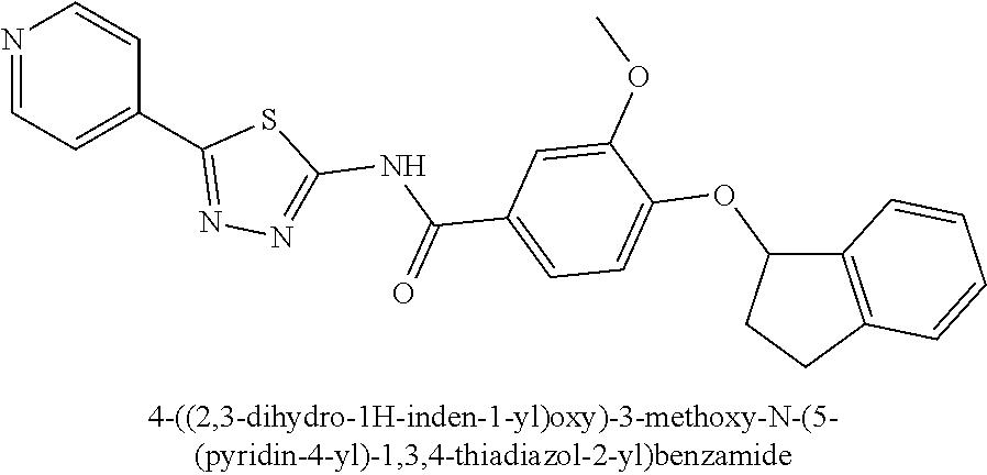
N1=CC=C(C2=NN=C(NC(C3=CC=C(OC4C5=C(CC4)C=CC=C5)C(OC)=C3)=O)S2)C=C1
